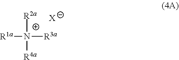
[R1a]N([R3a])([R2a])[R4a].[X]
